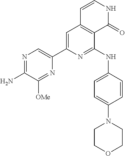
N1=C(N)C([OMe])=NC(C2=CC3=C(C(NC4=CC=C(N5CCOCC5)C=C4)=N2)C(=O)NC=C3)=C1
